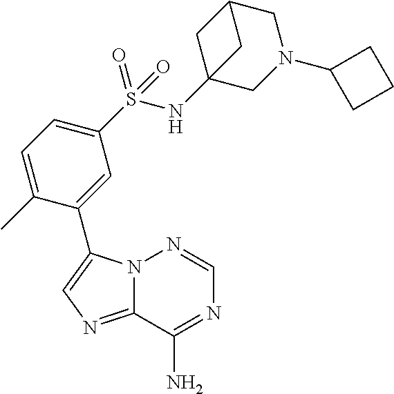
N12C(=NC=C1C1=CC(S(NC34CC(CN(C5CCC5)C3)C4)(=O)=O)=CC=C1C)C(N)=NC=N2
